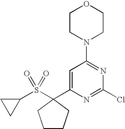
C1=C(C2(S(C3CC3)(=O)=O)CCCC2)N=C(Cl)N=C1N1CCOCC1
